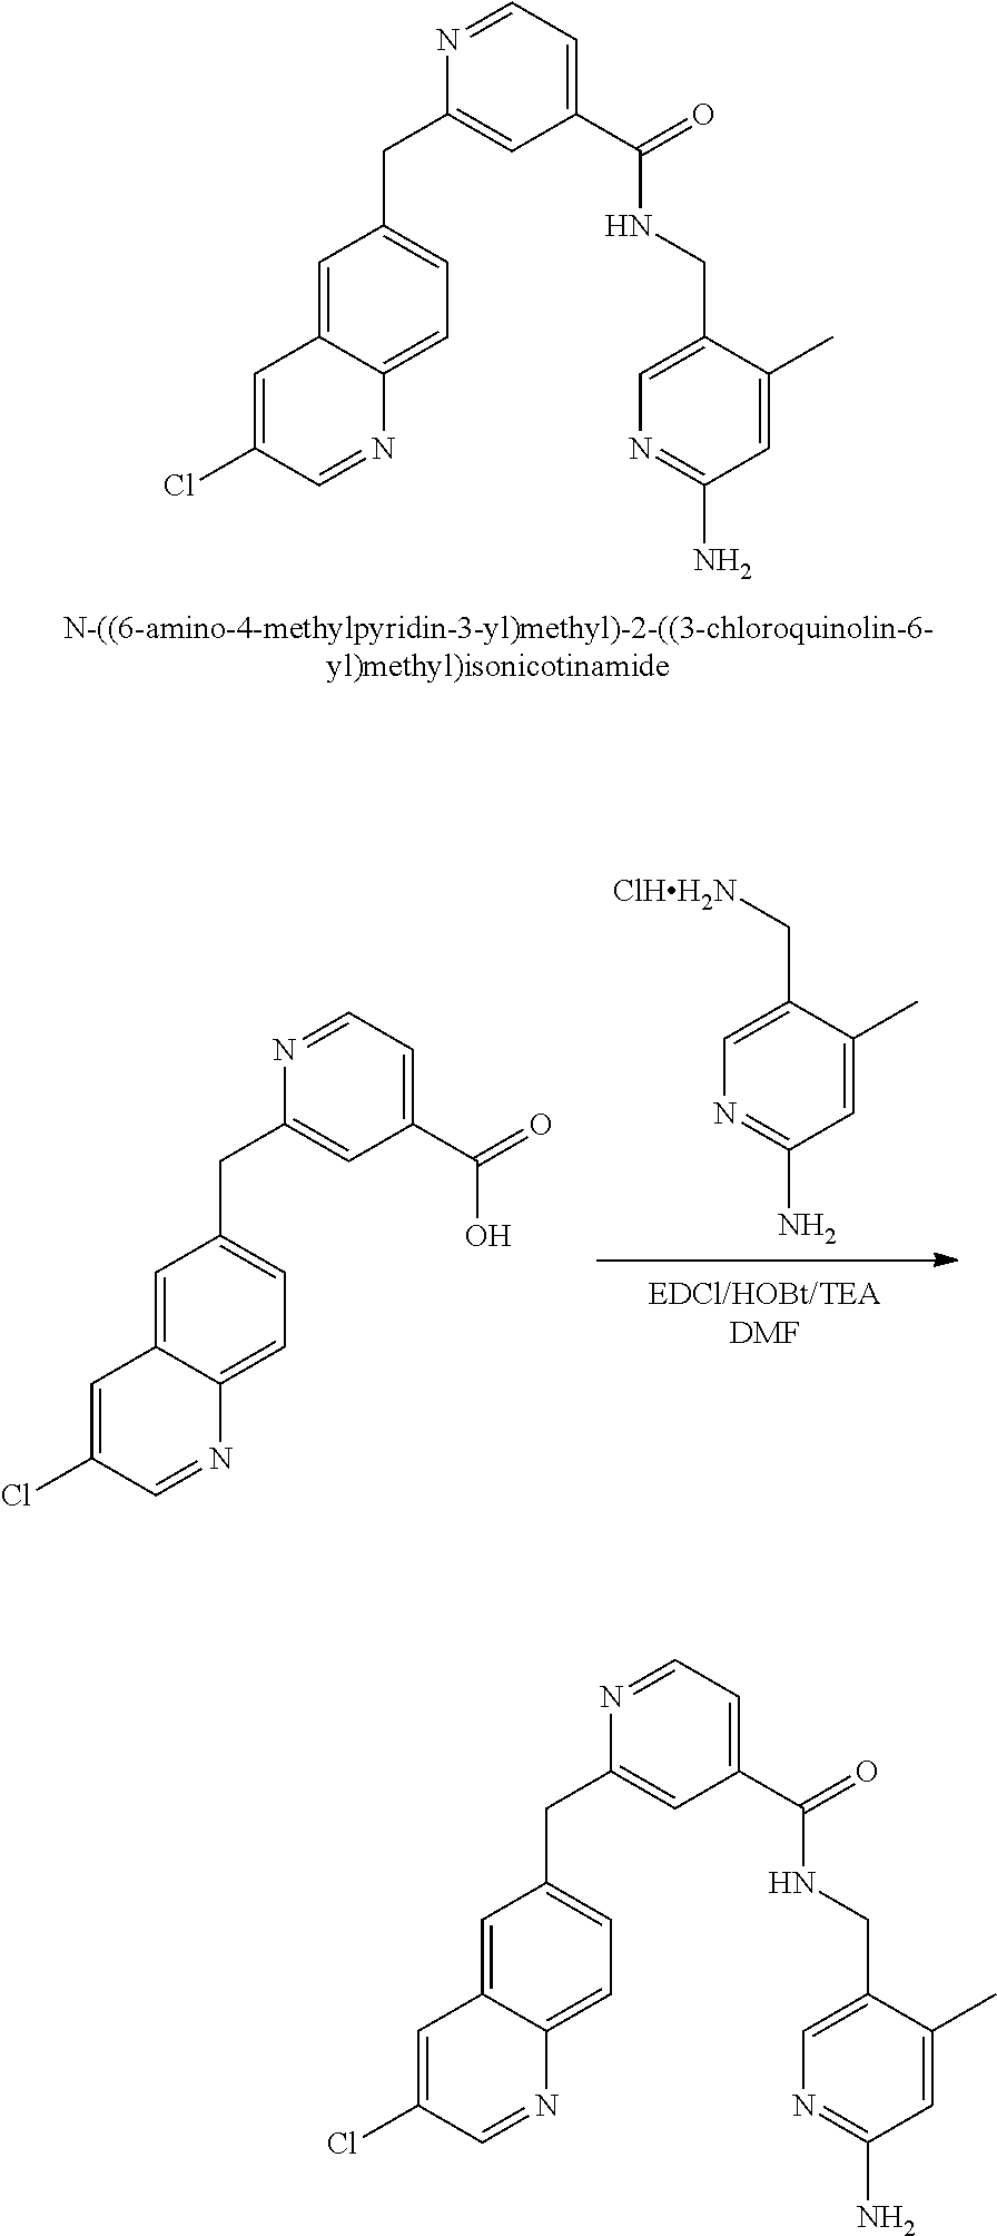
C1=C2C(=CC=C1CC1=CC(C(=O)NCC3=CN=C(N)C=C3C)=CC=N1)N=CC(Cl)=C2.C1(C)=CC(N)=NC=C1C[ClHH2N].C1=C2C(=CC=C1CC1=CC(C(=O)O)=CC=N1)N=CC(Cl)=C2.C1=C2C(=CC=C1CC1=CC(C(=O)NCC3=CN=C(N)C=C3C)=CC=N1)N=CC(Cl)=C2
